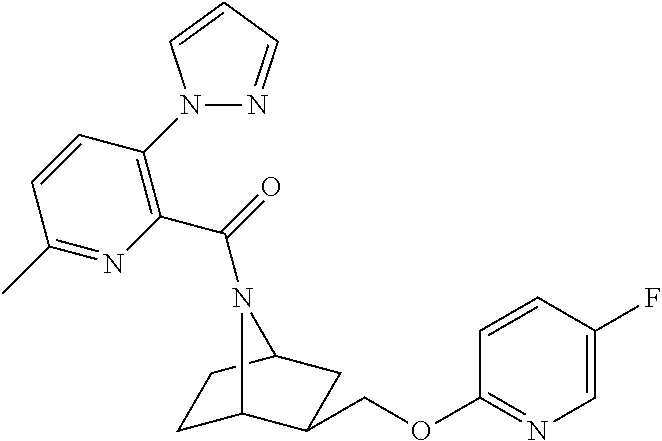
C1C2C(COC3=NC=C(F)C=C3)CC(C1)N2C(=O)C1=C(N2N=CC=C2)C=CC(C)=N1
